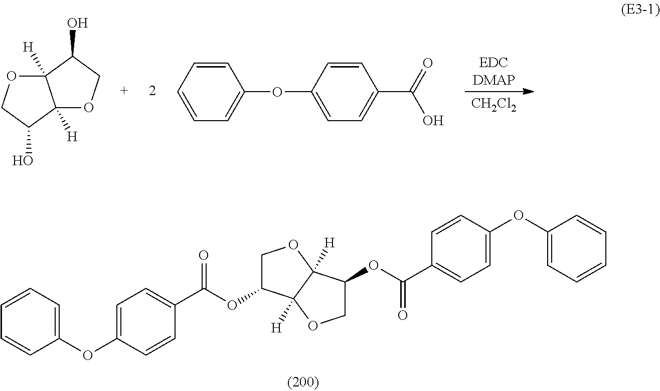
C1(OC2=CC=C(C(=O)OC3COC4([H])C3([H])OCC4OC(=O)C3=CC=C(OC4=CC=CC=C4)C=C3)C=C2)=CC=CC=C1.[EDCDMAP].[CH2Cl2].C12([H])OCC(O)C1([H])OCC2O.C1=CC=CC=C1OC1=CC=C(C(O)=O)C=C1
